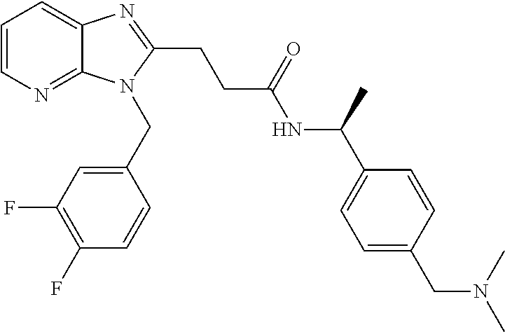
C1=CN=C2C(=C1)N=C(CCC(NC(C1=CC=C(CN(C)C)C=C1)C)=O)N2CC1=CC(F)=C(F)C=C1
